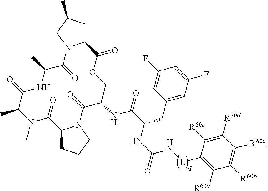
C12CC(C)CN1C(=O)C(C)NC(=O)C(C)N(C)C(=O)C1CCCN1C(=O)C(NC(C(NC(=O)N[L]C1=C([R60a])C([R60b])=C([R60c])C([R60d])=C1[R60e])CC1=CC(F)=CC(F)=C1)=O)COC2=O
